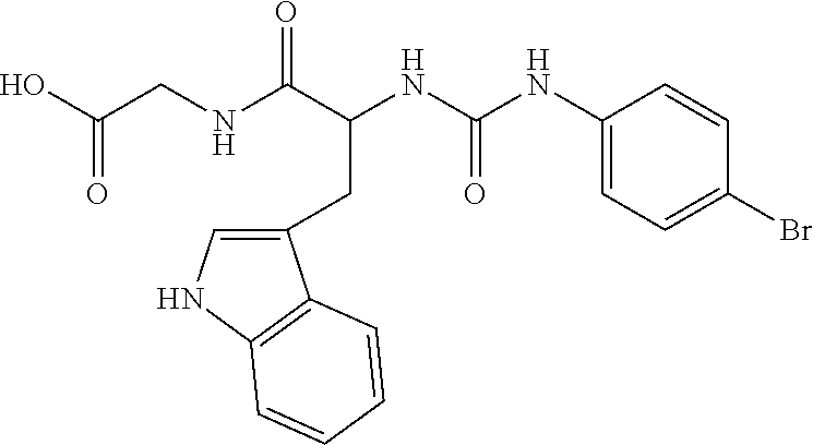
N(C(C(NC(NC1=CC=C(Br)C=C1)=O)CC1=CNC2=C1C=CC=C2)=O)CC(=O)O
